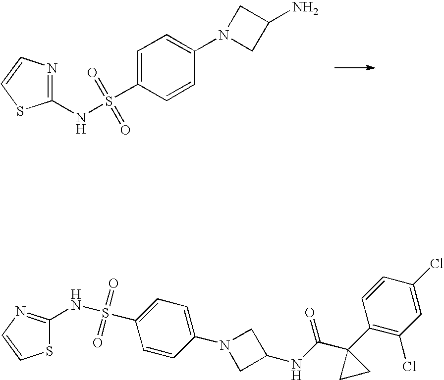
C1=CC(S(NC2=NC=CS2)(=O)=O)=CC=C1N1CC(N)C1.S1C(NS(C2=CC=C(N3CC(NC(=O)C4(C5=C(Cl)C=C(Cl)C=C5)CC4)C3)C=C2)(=O)=O)=NC=C1
